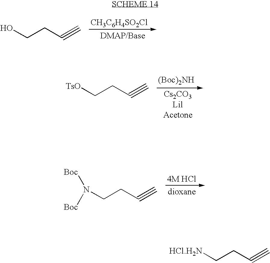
[CH3C6H4SO2Cl].OCCC#C.[(Boc)2NH].[TsO]CCC#C.[Boc]N([Boc])CCC#C.C(CC#C)[HCl.H2N]
